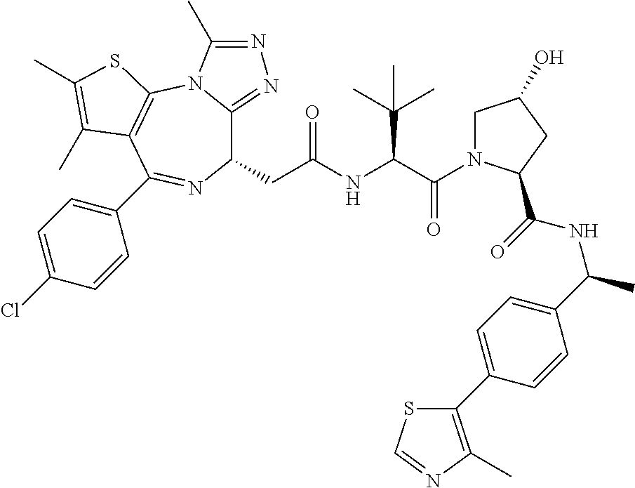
C1(CC(=O)NC(C(=O)N2CC(O)CC2C(=O)NC(C)C2=CC=C(C3=C(C)N=CS3)C=C2)C(C)(C)C)C2=NN=C(C)N2C2=C(C(C3=CC=C(Cl)C=C3)=N1)C(C)=C(C)S2
